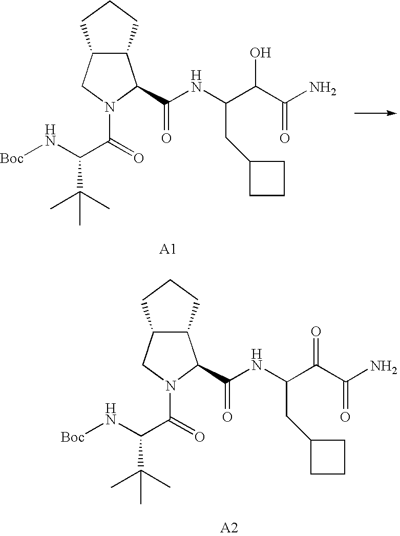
C(C(C(N)=O)=O)(CC1CCC1)NC(C1C2C(CN1C(=O)C(N[Boc])C(C)(C)C)CCC2)=O.C(C(C(N)=O)O)(CC1CCC1)NC(C1C2C(CN1C(=O)C(N[Boc])C(C)(C)C)CCC2)=O
